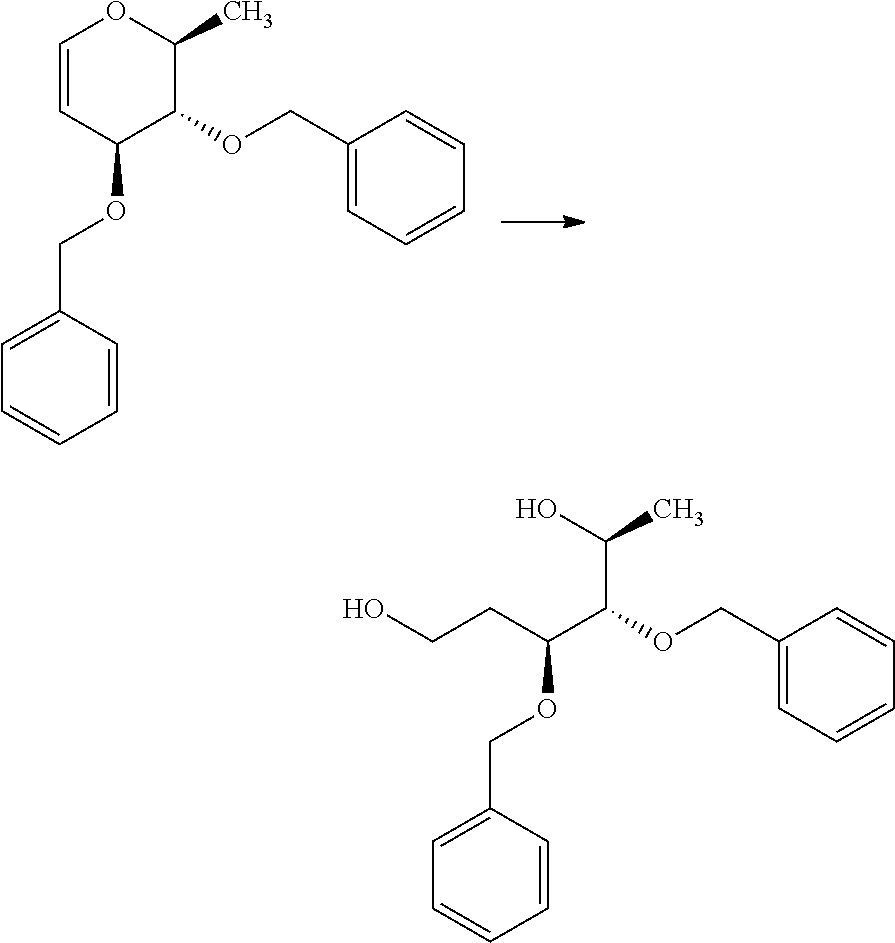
C1=CC(OCC2=CC=CC=C2)C(OCC2=CC=CC=C2)C(C)O1.C(C(C(C(O)C)OCC1=CC=CC=C1)OCC1=CC=CC=C1)CO
